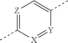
[Z]1=C(C)[X]=[Y]C(C)=C1
